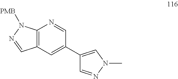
C12=C(C=C(C3=CN(C)N=C3)C=N1)C=NN2[PMB]
